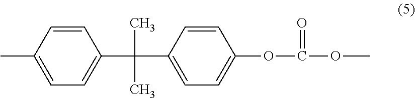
C1=CC(C)=CC=C1C(C1=CC=C(OC(OC)=O)C=C1)(C)C
